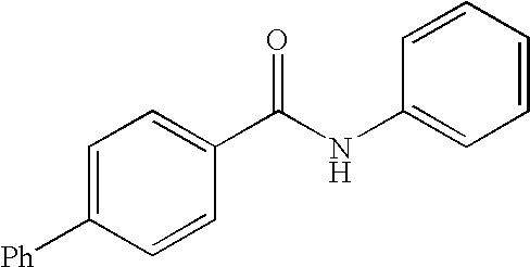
C1=C([Ph])C=CC(C(NC2=CC=CC=C2)=O)=C1
